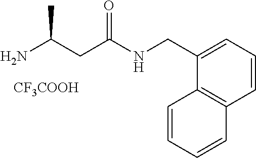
C1=CC=C(CNC(CC(N)C)=O)C2=C1C=CC=C2.[CF3COOH]
